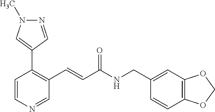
N1=CC(C2=C(C=CC(NCC3=CC4=C(C=C3)OCO4)=O)C=NC=C2)=CN1C
